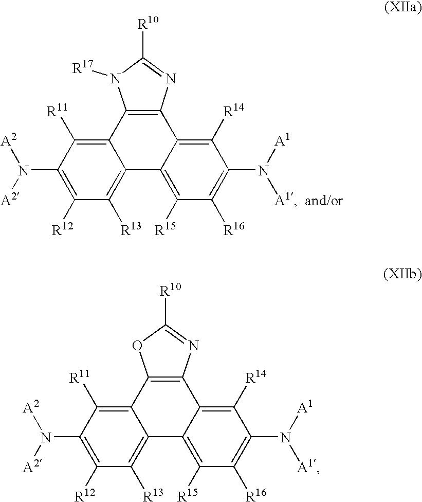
C12=C([R11])C(N([A2])[A2])=C([R12])C([R13])=C1C1=C([R15])C([R16])=C(N([A1])[A1])C([R14])=C1C1=C2N([R17])C([R10])=N1.C12=C([R11])C(N([A2])[A2])=C([R12])C([R13])=C1C1=C([R15])C([R16])=C(N([A1])[A1])C([R14])=C1C1=C2OC([R10])=N1
